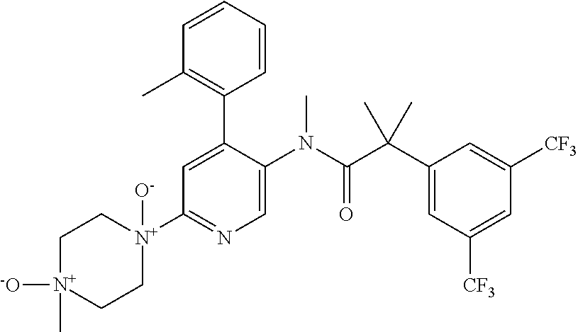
[N+]1([-O])(C)CC[N+](C2=NC=C(N(C(C(C3=CC([CF3])=CC([CF3])=C3)(C)C)=O)C)C(C3=C(C)C=CC=C3)=C2)([O-])CC1
